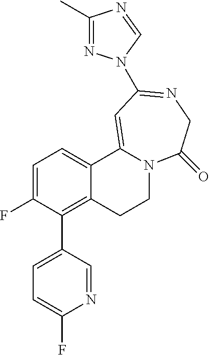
C1=C(F)C(C2=CC=C(F)N=C2)=C2C(=C1)C1=CC(N3N=C(C)N=C3)=NCC(=O)N1CC2
